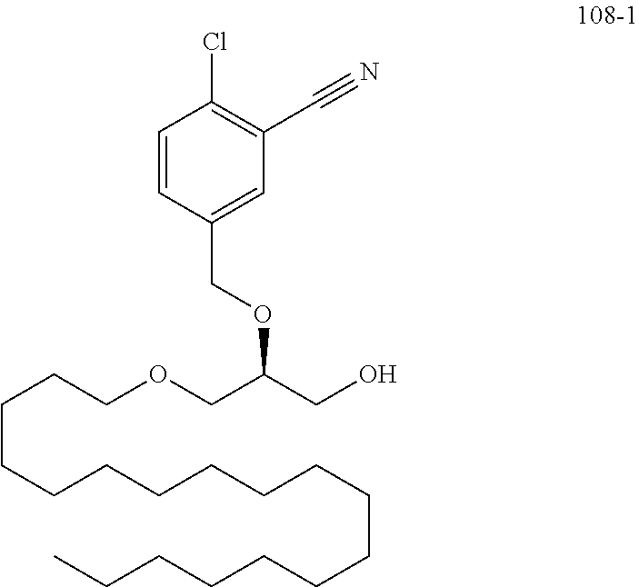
C(CCCCCCCCCCCCCCC)CCOCC(CO)OCC1=CC(C#N)=C(Cl)C=C1
